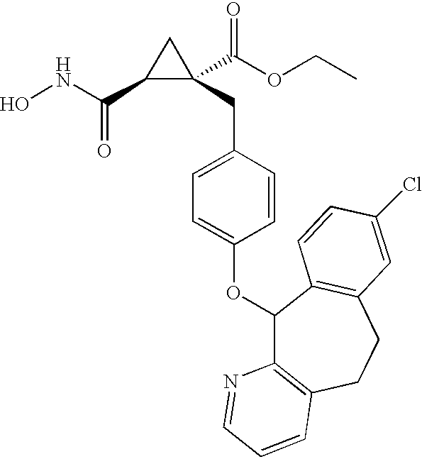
C1(C(NO)=O)C(CC2=CC=C(OC3C4=C(CCC5=C3C=CC(Cl)=C5)C=CC=N4)C=C2)(C(OCC)=O)C1
